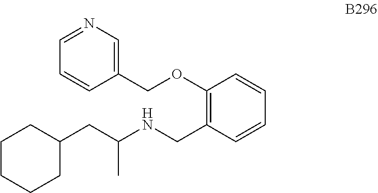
C1=NC=C(COC2=C(CNC(CC3CCCCC3)C)C=CC=C2)C=C1
